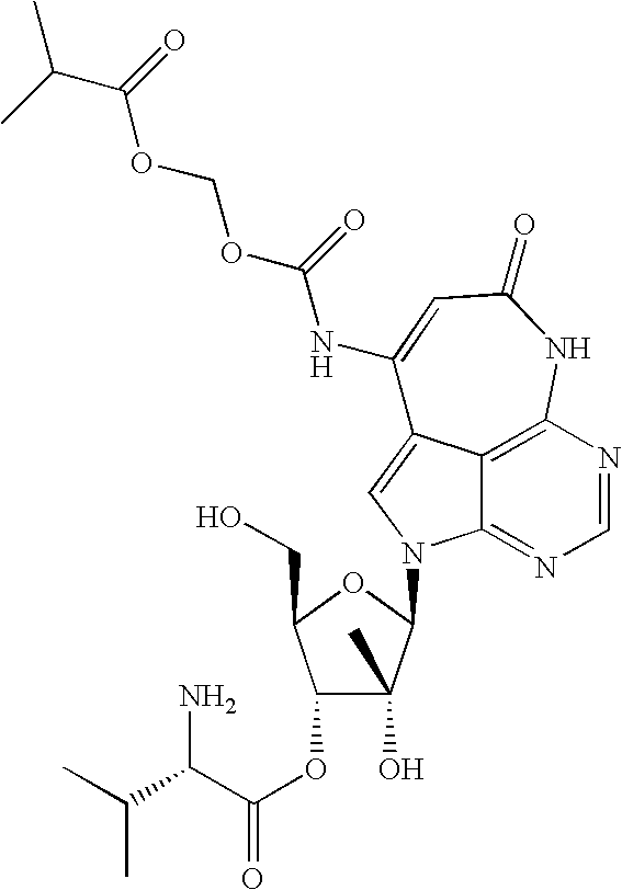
C12=C3N=CN=C1N(C1C(O)(C)C(OC(C(N)C(C)C)=O)C(CO)O1)C=C2C(NC(=O)OCOC(C(C)C)=O)=CC(=O)N3
